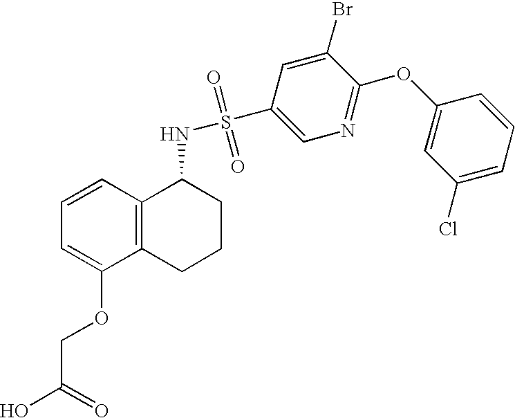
C1=CC2=C(C(OCC(O)=O)=C1)CCCC2NS(=O)(=O)C1=CN=C(OC2=CC(Cl)=CC=C2)C(Br)=C1
